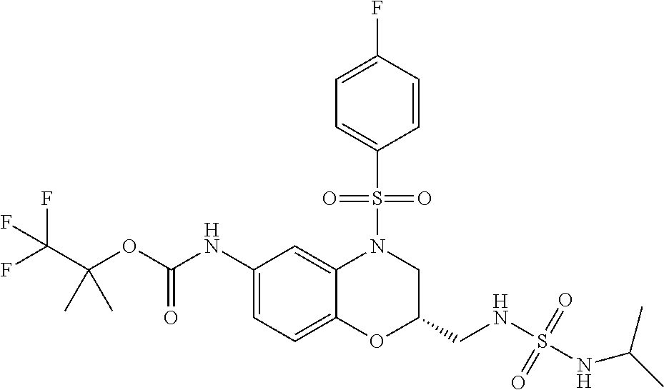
C1(NC(OC(C(F)(F)F)(C)C)=O)=CC=C2C(=C1)N(S(C1=CC=C(F)C=C1)(=O)=O)CC(CNS(=O)(NC(C)C)=O)O2
